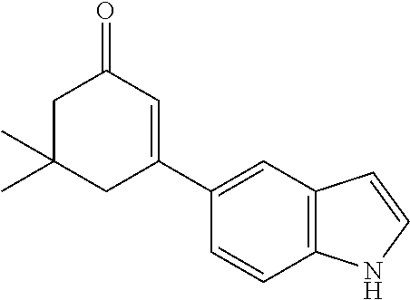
C1(C2=CC(=O)CC(C)(C)C2)=CC2=C(C=C1)NC=C2
